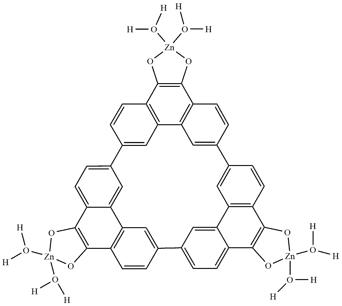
C12=C3C4=C(C5=C1C=C(C=C5)C1=CC=C5C(=C1)C1=C(C6=C5O[Zn](O([H])[H])(O([H])[H])O6)C=CC(=C1)C1=CC=C5C(=C1)C1=C(C=CC(=C1)C(=C2)C=C3)C1=C5O[Zn](O([H])[H])(O([H])[H])O1)O[Zn](O([H])[H])(O([H])[H])O4
